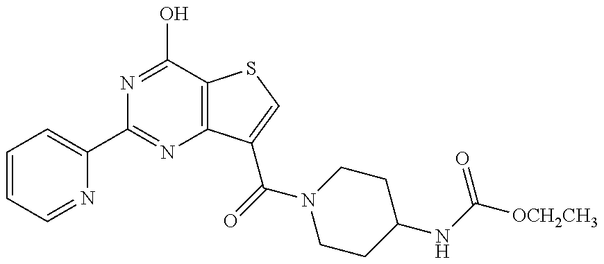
C1(C2=NC3=C(C(O)=N2)SC=C3C(=O)N2CCC(NC([OCH2CH3])=O)CC2)=CC=CC=N1
